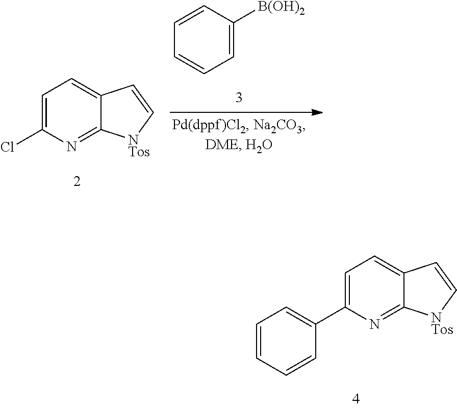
C1=C(C2=CC=CC=C2)N=C2C(=C1)C=C[NTos]2.C1=C(Cl)N=C2C(=C1)C=C[NTos]2.C1=C([B(OH)2])C=CC=C1
